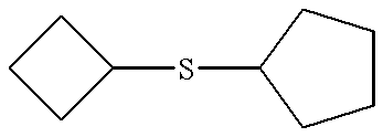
C1(SC2CCCC2)CCC1
